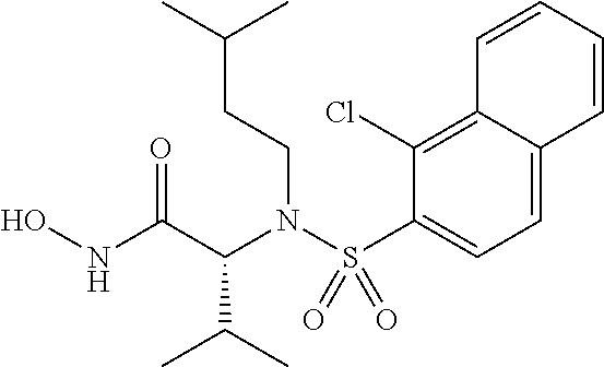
C(N(C(C(C)C)C(NO)=O)S(C1=CC=C2C(=C1Cl)C=CC=C2)(=O)=O)CC(C)C
